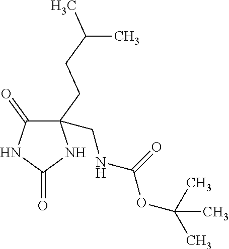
C1(=O)C(CCC(C)C)(CNC(OC(C)(C)C)=O)NC(=O)N1
